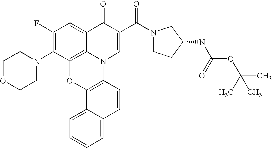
C1(F)=C(N2CCOCC2)C2=C3C(=C1)C(=O)C(C(N1CCC(NC(=O)OC(C)(C)C)C1)=O)=CN3C1=C(O2)C2=CC=CC=C2C=C1
